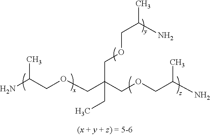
NC(COCC(COCC(C)N)(CC)COCC(N)C)C
